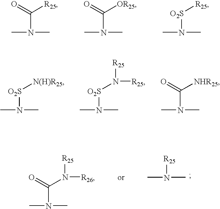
O=C([R25])N(C)C.O=C([OR25])N(C)C.[O2S]([R25])N(C)C.[O2S]([N(H)R25])N(C)C.[O2S](N([R25])[R25])N(C)C.C([NHR25])(N(C)C)=O.CN([R25])C.C(N([R25])[R26])(N(C)C)=O
